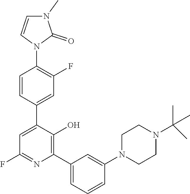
C1=C(C2=CC(F)=C(N3C(=O)N(C)C=C3)C=C2)C(O)=C(C2=CC=CC(N3CCN(C(C)(C)C)CC3)=C2)N=C1F
